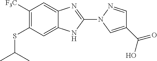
S(C1=C([F3C])C=C2C(=C1)NC(N1N=CC(C(=O)O)=C1)=N2)C(C)C
